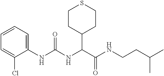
C1(NC(NC(C2CCSCC2)C(NCCC(C)C)=O)=O)=CC=CC=C1Cl
